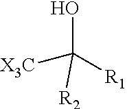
OC([R2])([X3C])[R1]
